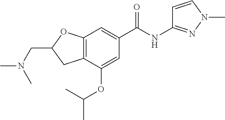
C12=C(C(OC(C)C)=CC(C(NC3=NN(C)C=C3)=O)=C1)CC(CN(C)C)O2
